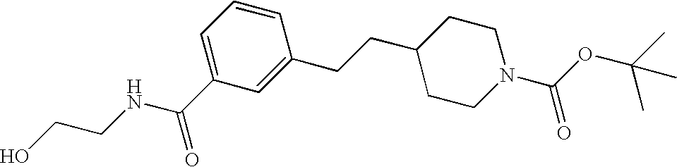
C1=C(C(NCCO)=O)C=C(CCC2CCN(C(OC(C)(C)C)=O)CC2)C=C1
